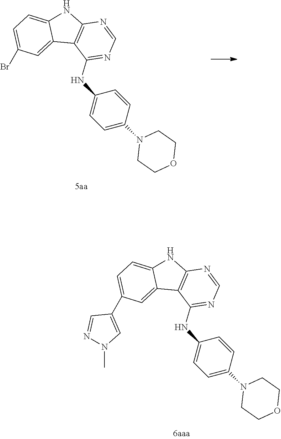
C12=C(NC3=CC=C(C4=CN(C)N=C4)C=C13)N=CN=C2NC1=CC=C(N2CCOCC2)C=C1.C12=C(NC3=CC=C(Br)C=C13)N=CN=C2NC1=CC=C(N2CCOCC2)C=C1
